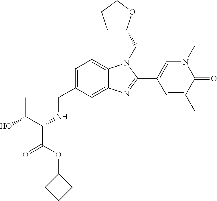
OC(C(NCC1=CC=C2C(=C1)N=C(C1=CN(C)C(=O)C(C)=C1)N2CC1CCCO1)C(OC1CCC1)=O)C
